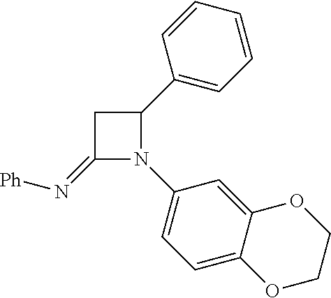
C1(=N[Ph])N(C2=CC=C3C(=C2)OCCO3)C(C2=CC=CC=C2)C1
